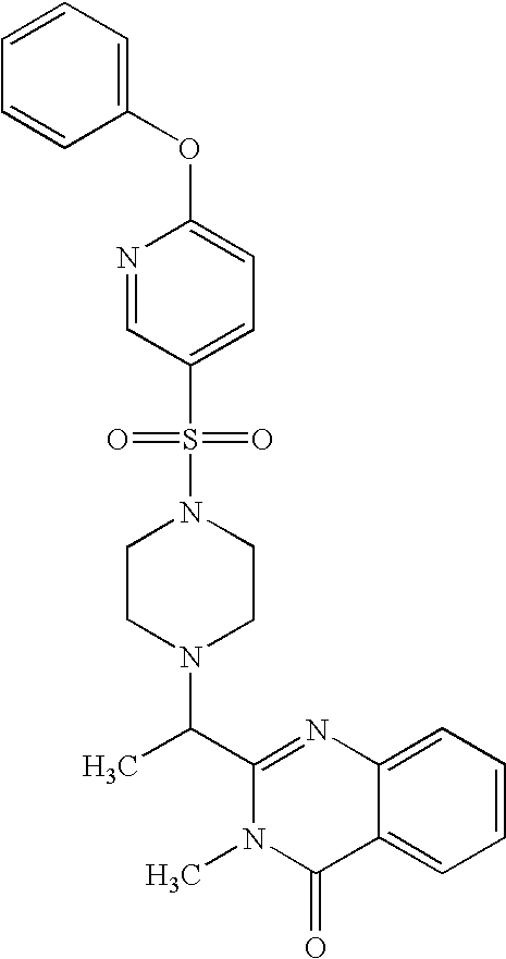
C1(C(N2CCN(S(=O)(=O)C3=CC=C(OC4=CC=CC=C4)N=C3)CC2)C)=NC2=CC=CC=C2C(=O)N1C
